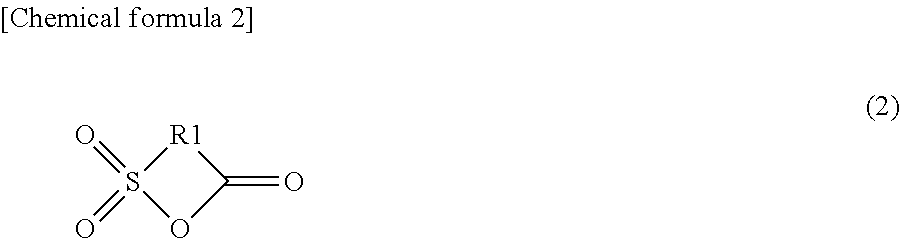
S1(=O)(=O)OC(=O)[R1]1
